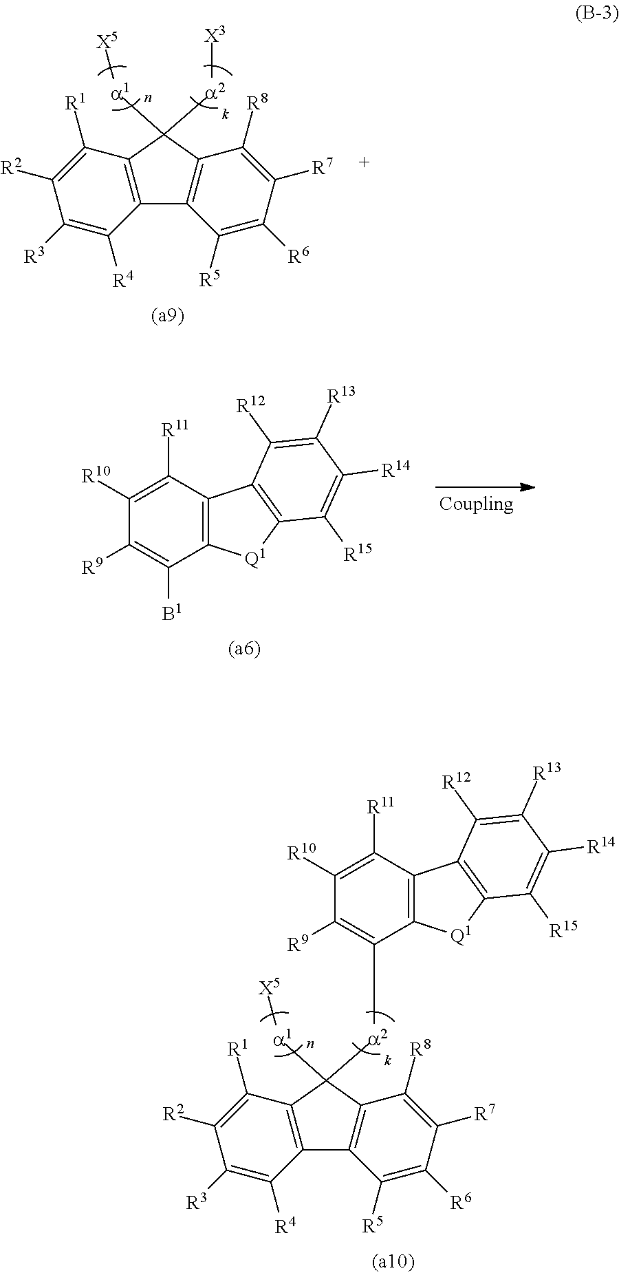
C1([R3])=C([R4])C2=C(C([R1])=C1[R2])C([a2][X3])([a1][X5])C1=C2C([R5])=C([R6])C([R7])=C1[R8].C1([R11])=C([R10])C([R9])=C([B1])C2=C1C1=C([Q1]2)C([R15])=C([R14])C([R13])=C1[R12].C1([R3])=C([R4])C2=C(C([R1])=C1[R2])C([a2]C1=C([R9])C([R10])=C([R11])C3=C1[Q1]C1=C3C([R12])=C([R13])C([R14])=C1[R15])([a1][X5])C1=C2C([R5])=C([R6])C([R7])=C1[R8]
